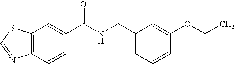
C12=C(C=C(C(NCC3=CC=CC(OCC)=C3)=O)C=C1)SC=N2
